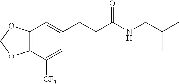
C12=C(OCO1)C=C(CCC(NCC(C)C)=O)C=C2[CF3]
